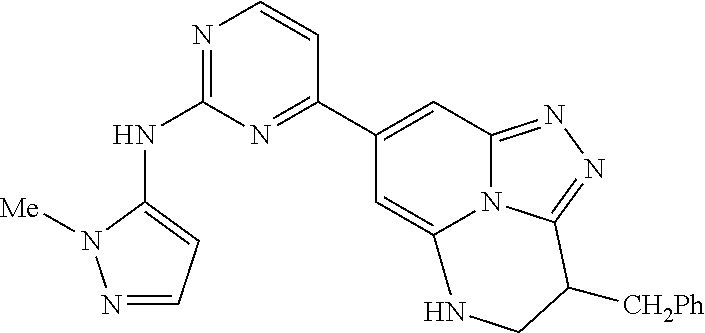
N1=CC=C(NC2=NC=CC(C3=CC4=NN=C5N4C(=C3)NCC5[CH2Ph])=N2)N1[Me]
